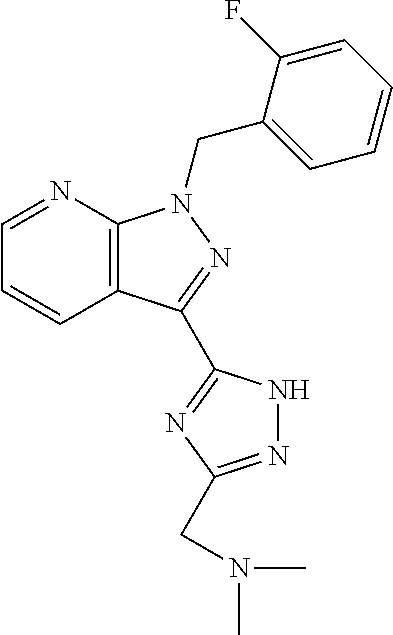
C1=NC2=C(C=C1)C(C1=NC(CN(C)C)=NN1)=NN2CC1=CC=CC=C1F
